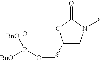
C1(COP(=O)([BnO])[BnO])CN(C)C(=O)O1
